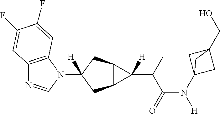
C12=C(N(C3([H])CC4C(C3)C4(C(C(N([H])C34CC(CO)(C3)C4)=O)C)[H])C=N1)C=C(F)C(F)=C2
